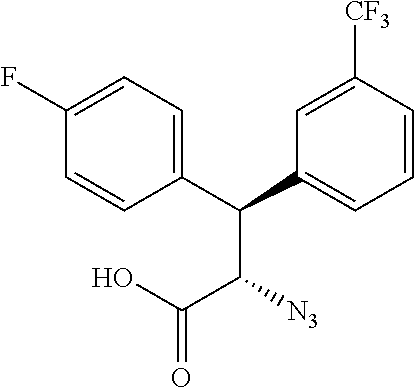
C1=C(F)C=CC(C(C2=CC=CC([CF3])=C2)C(C(O)=O)[N3])=C1
